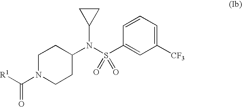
[R1]C(N1CCC(N(S(C2=CC([CF3])=CC=C2)(=O)=O)C2CC2)CC1)=O
